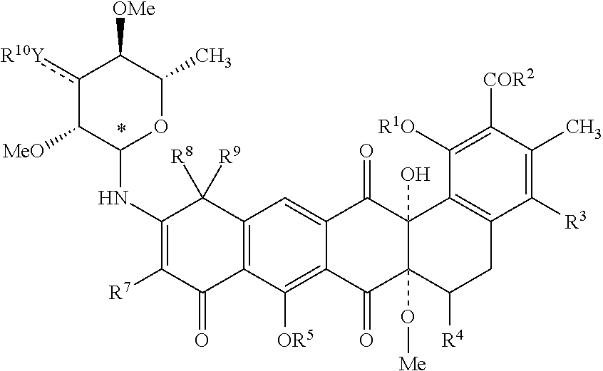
C1(NC2OC(C)C([OMe])c([R10Y])C2[MeO])=C([R7])C(=O)C2=C(C1([R9])[R8])C=C1C(=C2[OR5])C(=O)C2(O[Me])C(O)(C1=O)C1=C(CC2[R4])C([R3])=C(C)C([COR2])=C1[R1O]
